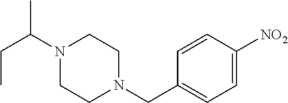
C(C(N1CCN(CC2=CC=C([NO2])C=C2)CC1)C)C
